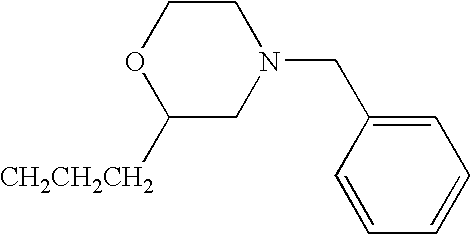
C1COC([CH2CH2CH2])CN1CC1=CC=CC=C1
